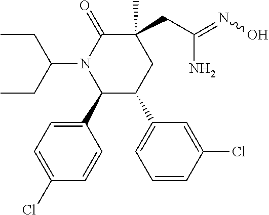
C1(C2=CC=C(Cl)C=C2)C(C2=CC=CC(Cl)=C2)CC(C)(CC(=NO)N)C(=O)N1C(CC)CC
